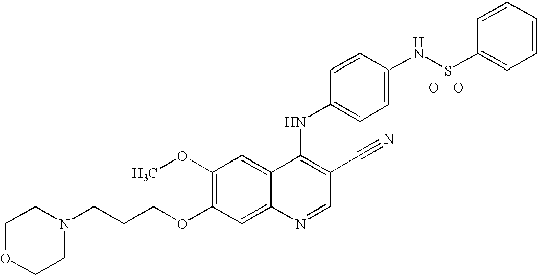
C1OCCN(CCCOC2=C(OC)C=C3C(=C2)N=CC(C#N)=C3NC2=CC=C(NSC3=CC=CC=C3)C=C2)C1.O.O
